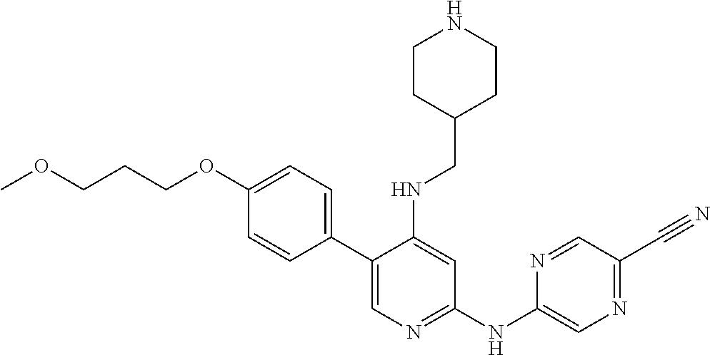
C1(C2=CC=C(OCCCOC)C=C2)=CN=C(NC2=CN=C(C#N)C=N2)C=C1NCC1CCNCC1
